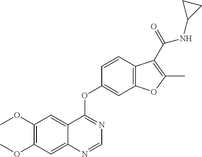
C1=NC2=CC(OC)=C(OC)C=C2C(OC2=CC3=C(C=C2)C(C(=O)NC2CC2)=C(C)O3)=N1
